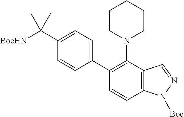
C1(C2=C(N3CCCCC3)C3=C(C=C2)N([Boc])N=C3)=CC=C(C([BocHN])(C)C)C=C1
